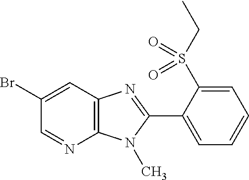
C12=C(C=C(Br)C=N1)N=C(C1=CC=CC=C1S(CC)(=O)=O)N2C
